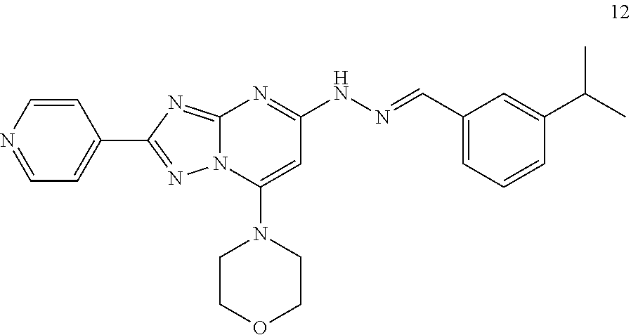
C1=NC=CC(C2=NN3C(=N2)N=C(NN=CC2=CC=CC(C(C)C)=C2)C=C3N2CCOCC2)=C1
